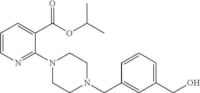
C1=CN=C(N2CCN(CC3=CC(CO)=CC=C3)CC2)C(C(OC(C)C)=O)=C1
